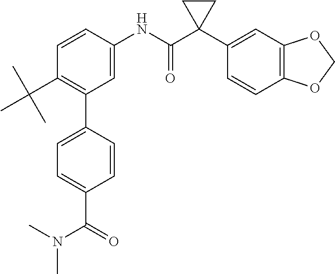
C1=C(NC(C2(C3=CC4=C(C=C3)OCO4)CC2)=O)C=CC(C(C)(C)C)=C1C1=CC=C(C(N(C)C)=O)C=C1
